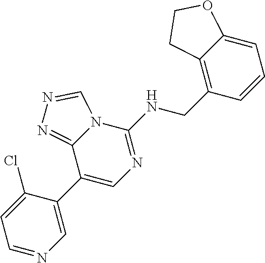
C1(C2=CN=C(NCC3=C4C(=CC=C3)OCC4)N3C2=NN=C3)=CN=CC=C1Cl
